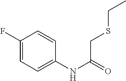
C1=CC(F)=CC=C1NC(=O)CSCC
